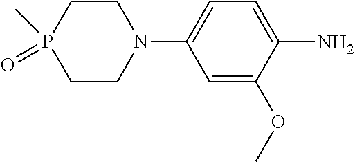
C1=C(OC)C(N)=CC=C1N1CCP(=O)(C)CC1
